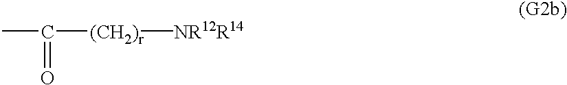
C(=O)(C)[(CH2)r][NR12R14]
